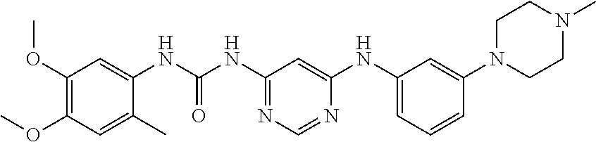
C1=C(C)C(NC(NC2=NC=NC(NC3=CC=CC(N4CCN(C)CC4)=C3)=C2)=O)=CC(OC)=C1OC
